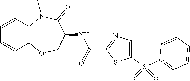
C12=C(N(C)C(=O)C(NC(C3=NC=C(S(C4=CC=CC=C4)(=O)=O)S3)=O)CO1)C=CC=C2
